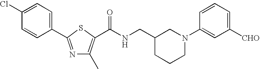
C(NCC1CCCN(C2=CC([CHO])=CC=C2)C1)(=O)C1=C(C)N=C(C2=CC=C(Cl)C=C2)S1
